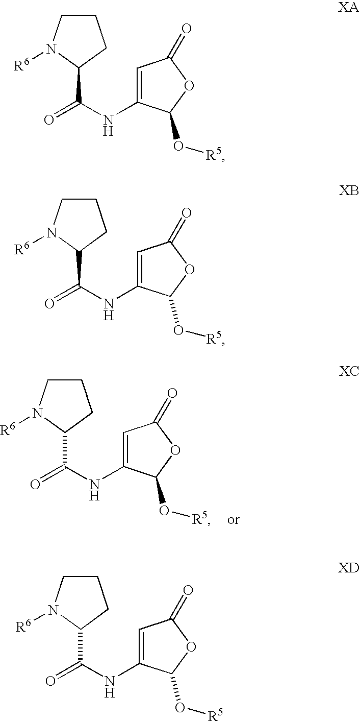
C1CN([R6])C(C(NC2=CC(=O)OC2O[R5])=O)C1.C1CN([R6])C(C(NC2=CC(=O)OC2O[R5])=O)C1.C1CN([R6])C(C(NC2=CC(=O)OC2O[R5])=O)C1.C1CN([R6])C(C(NC2=CC(=O)OC2O[R5])=O)C1
